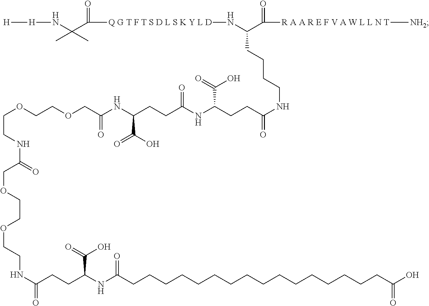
[Q G T F T S D L S K Y L D](NC(CCCCNC(CCC(NC(CCC(NC(COCCOCCNC(COCCOCCNC(CCC(NC(CCCCCCCCCCCCCCCCC(O)=O)=O)C(=O)O)=O)=O)=O)C(=O)O)=O)C(=O)O)=O)C([R A A R E F V A W L L N T][NH2])=O)C(C(C)(C)N[H][H])=O
